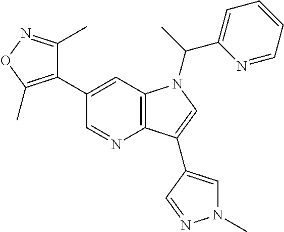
C1(C2=CC3=C(N=C2)C(C2=CN(C)N=C2)=CN3C(C2=CC=CC=N2)C)=C(C)ON=C1C
